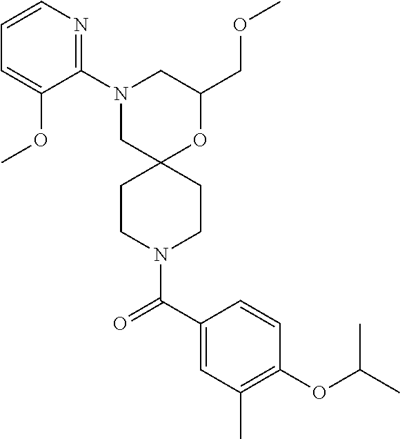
N1(C2=NC=CC=C2OC)CC2(OC(COC)C1)CCN(C(C1=CC(C)=C(OC(C)C)C=C1)=O)CC2
